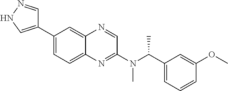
C1(C2=CNN=C2)=CC=C2C(=C1)N=CC(N(C(C1=CC=CC(OC)=C1)C)C)=N2
